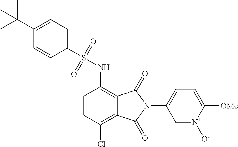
C1(S(NC2=C3C(=C(Cl)C=C2)C(=O)N(C2=CC=C([OMe])[N+]([O-])=C2)C3=O)(=O)=O)=CC=C(C(C)(C)C)C=C1
